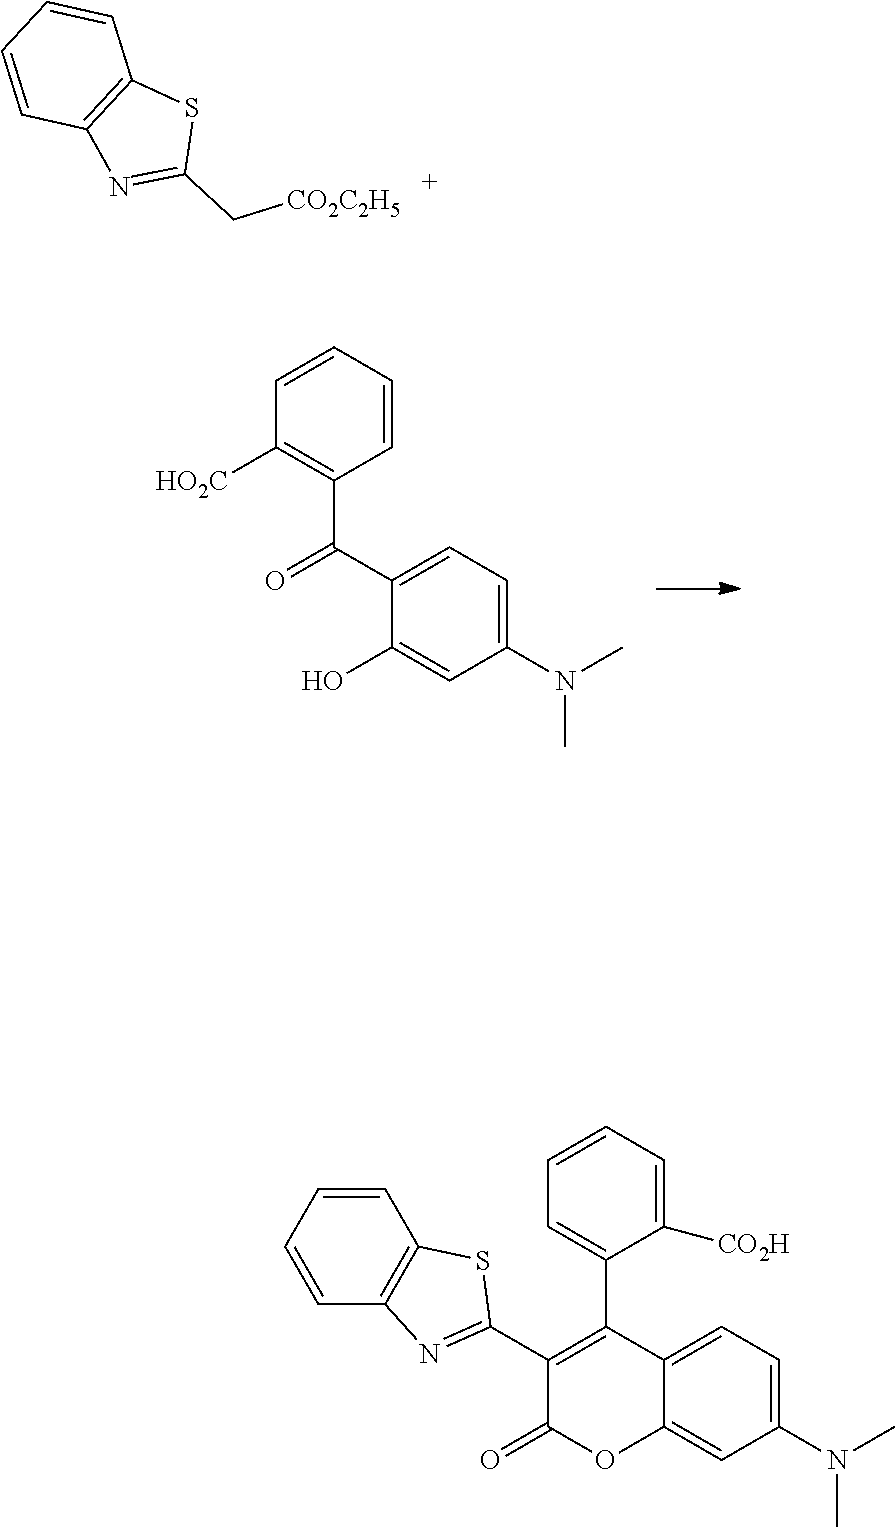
C1=CC=CC2=C1SC(C[CO2C2H5])=N2.C1=C(N(C)C)C=C(O)C(C(C2=C([HO2C])C=CC=C2)=O)=C1.C1=C(N(C)C)C=C2C(=C1)C(C1=CC=CC=C1[CO2H])=C(C1=NC3=C(S1)C=CC=C3)C(=O)O2
